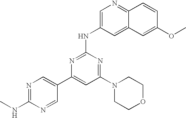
N1=C(NC)N=CC(C2=CC(N3CCOCC3)=NC(NC3=CN=C4C(=C3)C=C(OC)C=C4)=N2)=C1
